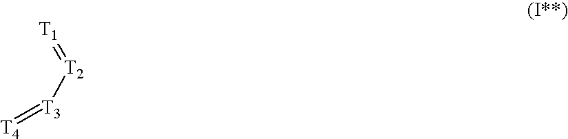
[T4]=[T3][T2]=[T1]
